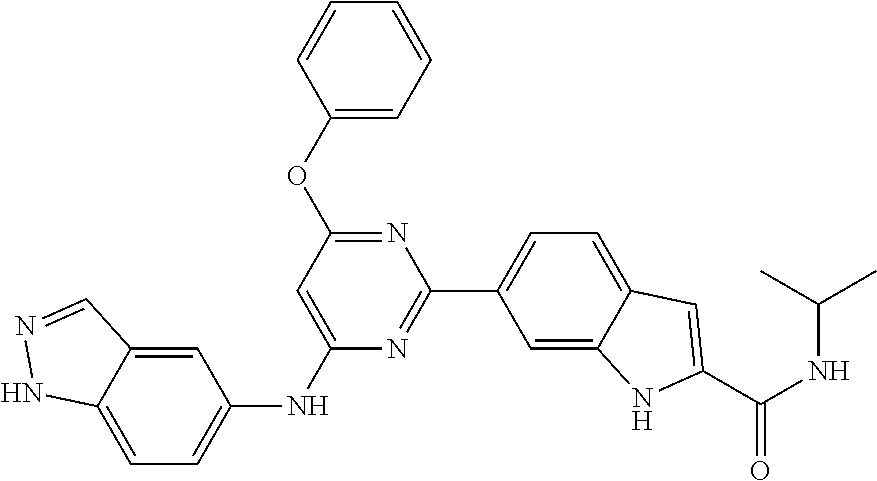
N1=C(C2=CC=C3C(=C2)NC(C(NC(C)C)=O)=C3)N=C(OC2=CC=CC=C2)C=C1NC1=CC=C2C(=C1)C=NN2
